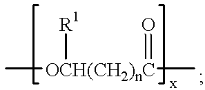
C[OCH(CH2)nC](C)(=O)[R1]
